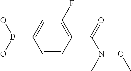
B(C1=CC(F)=C(C(=O)N(C)OC)C=C1)(O)O
